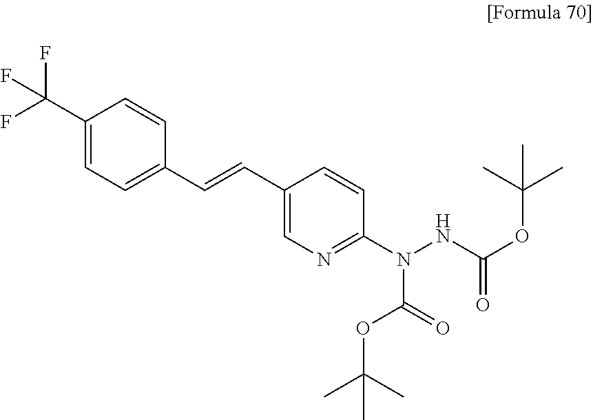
N(C1=NC=C(C=CC2=CC=C(C(F)(F)F)C=C2)C=C1)(NC(OC(C)(C)C)=O)C(=O)OC(C)(C)C
